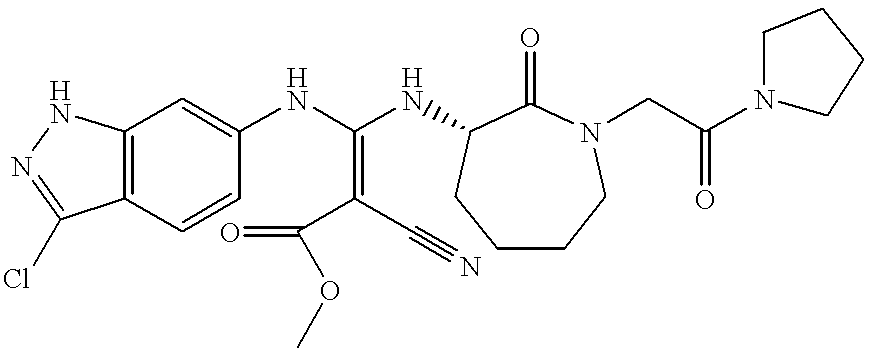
C12=C(C=CC(NC(NC3C(=O)N(CC(=O)N4CCCC4)CCCC3)=C(C(=O)OC)C#N)=C1)C(Cl)=NN2
